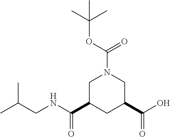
C1C(C(NCC(C)C)=O)CC(C(O)=O)CN1C(OC(C)(C)C)=O
